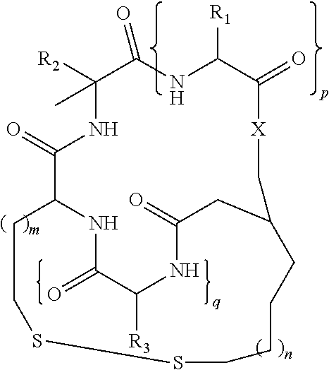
C1(=O)C([R2])(C)NC(=O)C2CCSSCCCCC(CC(=O)NC([R3])C(=O)N2)C[X]C(=O)C([R1])N1
